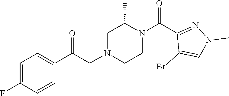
C1=C(F)C=CC(C(CN2CCN(C(C3=NN(C)C=C3Br)=O)C(C)C2)=O)=C1
